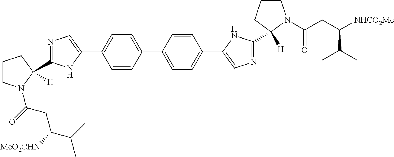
C1CN(C(=O)CC([MeO2CHN])C(C)C)C(C2=NC=C(C3=CC=C(C4=CC=C(C5=CN=C(C6([H])CCCN6C(=O)CC(C(C)C)[NHCO2Me])N5)C=C4)C=C3)N2)([H])C1
